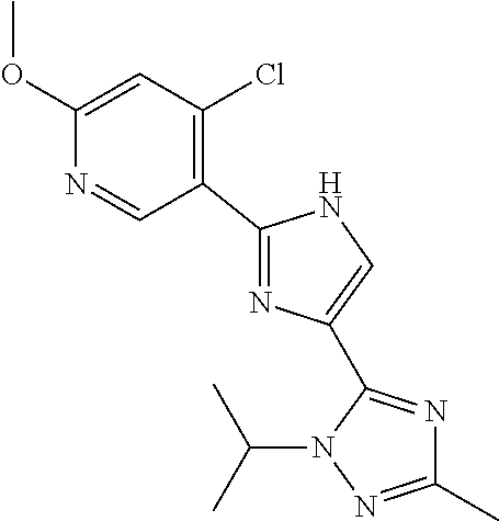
C1(OC)=CC(Cl)=C(C2=NC(C3=NC(C)=NN3C(C)C)=CN2)C=N1
